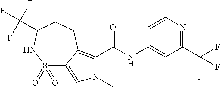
C1=CN=C(C(F)(F)F)C=C1NC(=O)C1=C2C(=CN1C)S(=O)(=O)NC(C(F)(F)F)CC2
